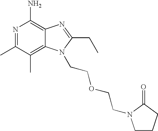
N1=C(C)C(C)=C2C(=C1N)N=C(CC)N2CCOCCN1CCCC1=O
